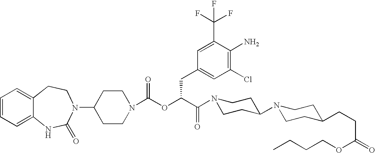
C12=CC=CC=C1NC(=O)N(C1CCN(C(OC(C(=O)N3CCC(N4CCC(CCC(OCCCC)=O)CC4)CC3)CC3=CC(Cl)=C(N)C(C(F)(F)F)=C3)=O)CC1)CC2
